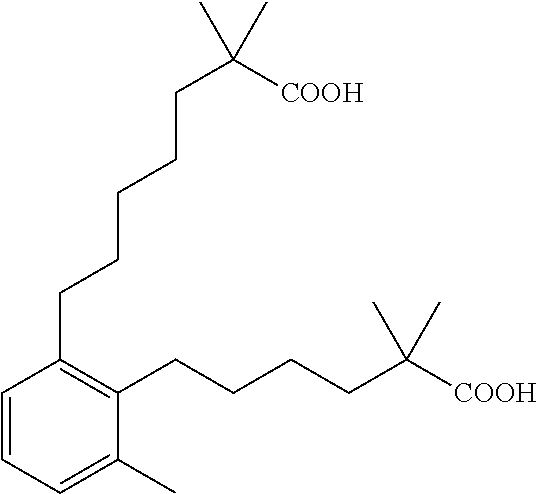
C1=CC=C(C)C(CCCCC([COOH])(C)C)=C1CCCCCC(C)([COOH])C
